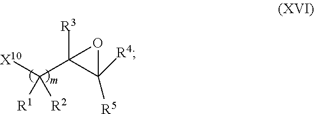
[X10]C(C1([R3])C([R4])([R5])O1)([R1])[R2]
